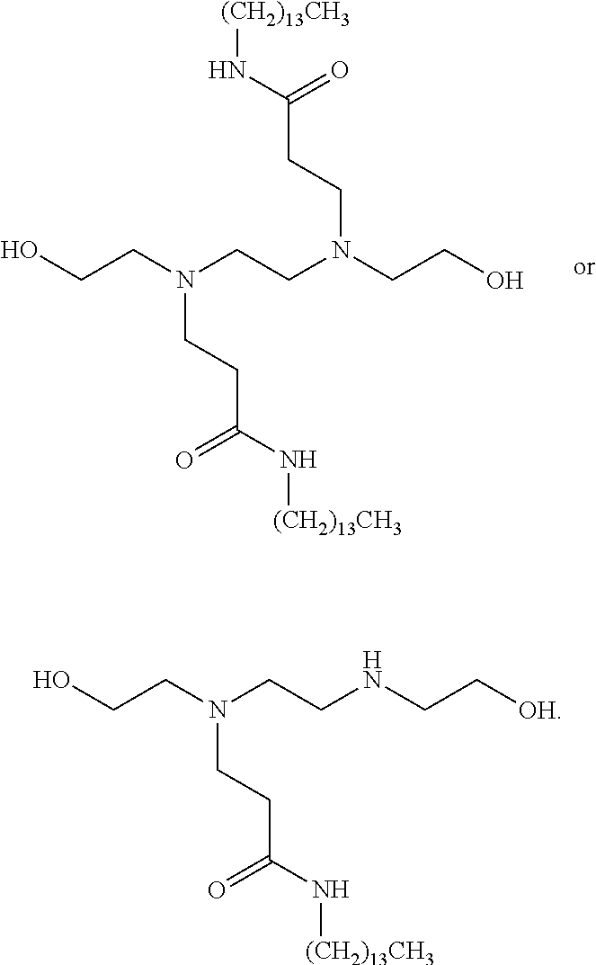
C(N(CCO)CCC(N[(CH2)13CH3])=O)CN(CCO)CCC(N[(CH2)13CH3])=O.C(NCC[OH])CN(CCO)CCC(N[(CH2)13CH3])=O
